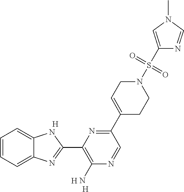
C1=CC=C2C(=C1)NC(C1=C(N)N=CC(C3=CCN(S(C4=CN(C)C=N4)(=O)=O)CC3)=N1)=N2.[H].[H].[H]
